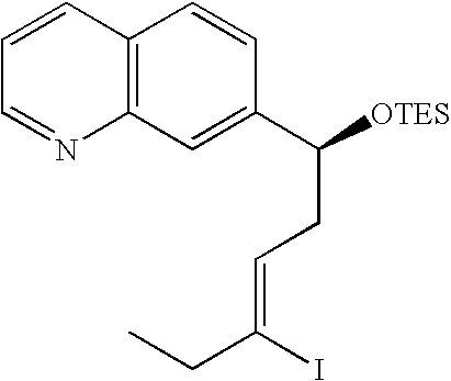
C12=C(C=CC(C([OTES])CC=C(CC)I)=C1)C=CC=N2
